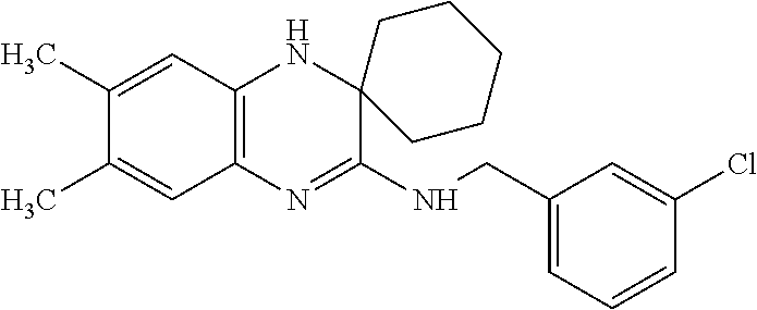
C1(C)=CC2=C(C=C1C)N=C(NCC1=CC=CC(Cl)=C1)C1(N2)CCCCC1
